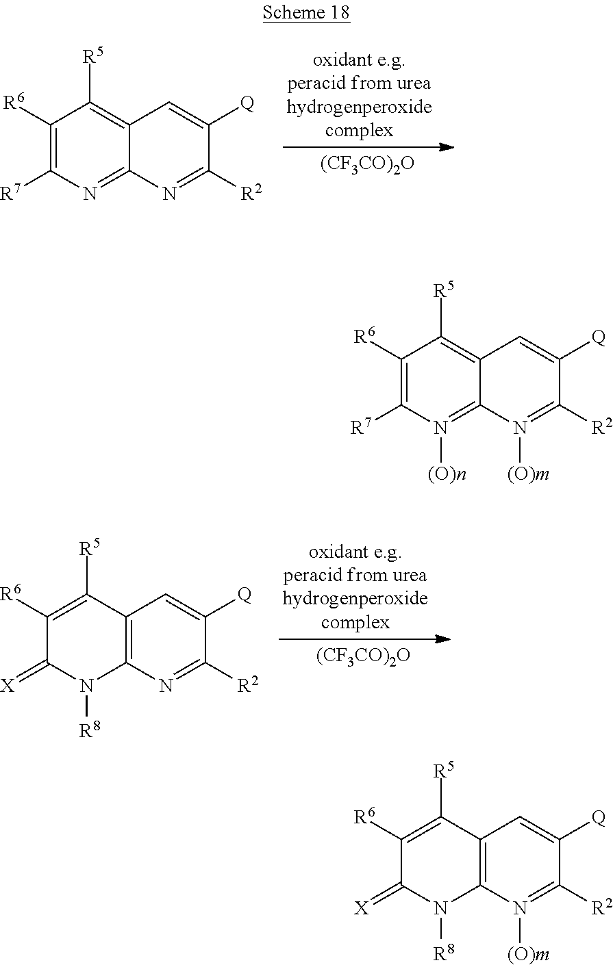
C1([R6])=C([R7])N([(O)n])=C2C(=C1[R5])C=C([Q])C([R2])=N2[(O)m].C1([R6])=C([R5])C2=C(N([R8])C1=[X])N([(O)m])=C([R2])C([Q])=C2.C1([R6])=C([R7])N=C2C(=C1[R5])C=C([Q])C([R2])=N2.[(CF3CO)2O].C1([R6])=C([R5])C2=C(N([R8])C1=[X])N=C([R2])C([Q])=C2.[(CF3CO)2O]
